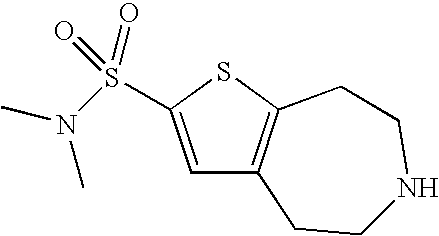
C1=C(S(N(C)C)(=O)=O)SC2=C1CCNCC2
